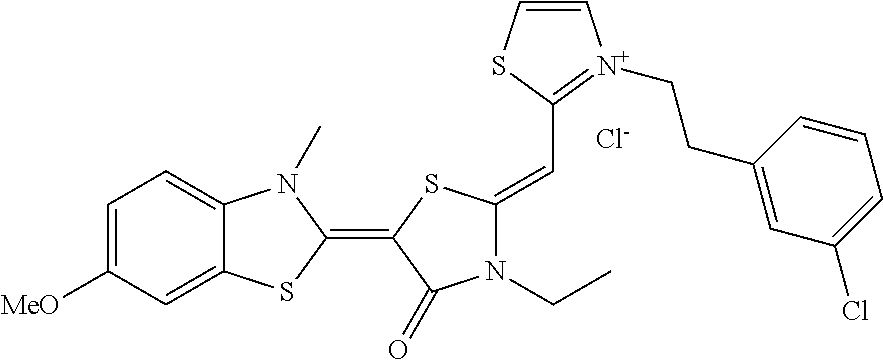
[Cl-].C1=C([MeO])C=C2C(=C1)N(C)C(=C1C(=O)N(CC)C(=CC3=[N+](CCC4=CC(Cl)=CC=C4)C=CS3)S1)S2
